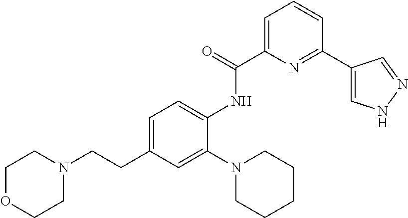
C1OCCN(CCC2=CC=C(NC(=O)C3=CC=CC(C4=CNN=C4)=N3)C(N3CCCCC3)=C2)C1
